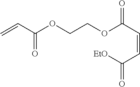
C=CC(OCCOC(C=CC(=O)[EtO])=O)=O
